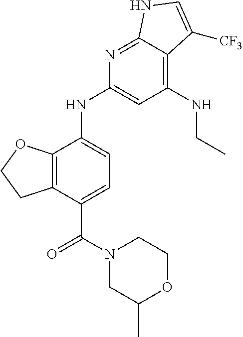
C12=C(C(NC3=CC(NCC)=C4C(=N3)NC=C4[CF3])=CC=C1C(=O)N1CC(C)OCC1)OCC2
